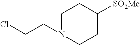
C1N(CCCl)CCC([SO2Me])C1
